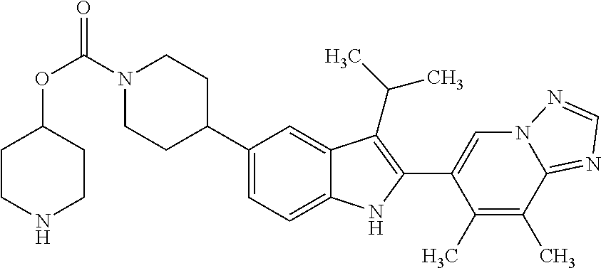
O(C(=O)N1CCC(C2=CC=C3C(=C2)C(C(C)C)=C(C2=CN4C(=NC=N4)C(C)=C2C)N3)CC1)C1CCNCC1
